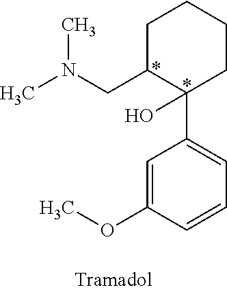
C1=C(OC)C=CC=C1C1(O)C(CN(C)C)CCCC1
